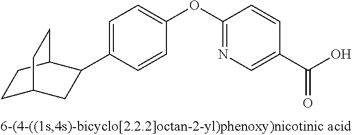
C1=C(C2CC3CCC2CC3)C=CC(OC2=NC=C(C(O)=O)C=C2)=C1
